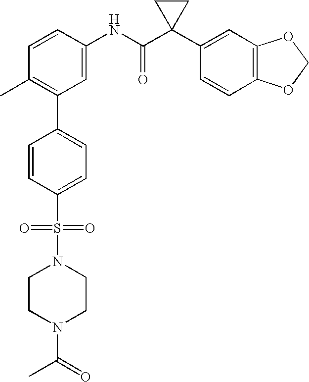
C1(C2=C(C)C=CC(NC(C3(C4=CC5=C(C=C4)OCO5)CC3)=O)=C2)=CC=C(S(=O)(=O)N2CCN(C(=O)C)CC2)C=C1
